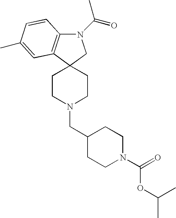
N1(C(=O)C)C2=C(C3(C1)CCN(CC1CCN(C(=O)OC(C)C)CC1)CC3)C=C(C)C=C2
